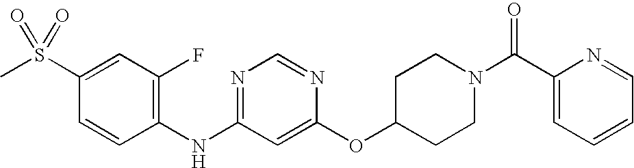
C1(S(C)(=O)=O)=CC(F)=C(NC2=NC=NC(OC3CCN(C(C4=CC=CC=N4)=O)CC3)=C2)C=C1
